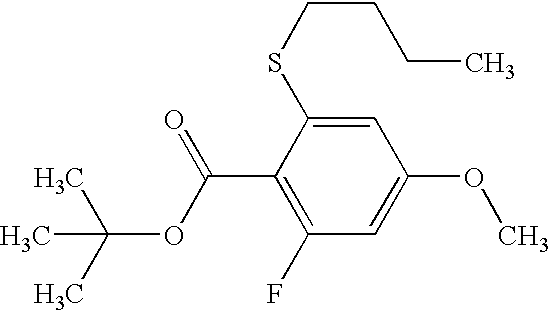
CC(C)(OC(C1=C(F)C=C(OC)C=C1SCCCC)=O)C
